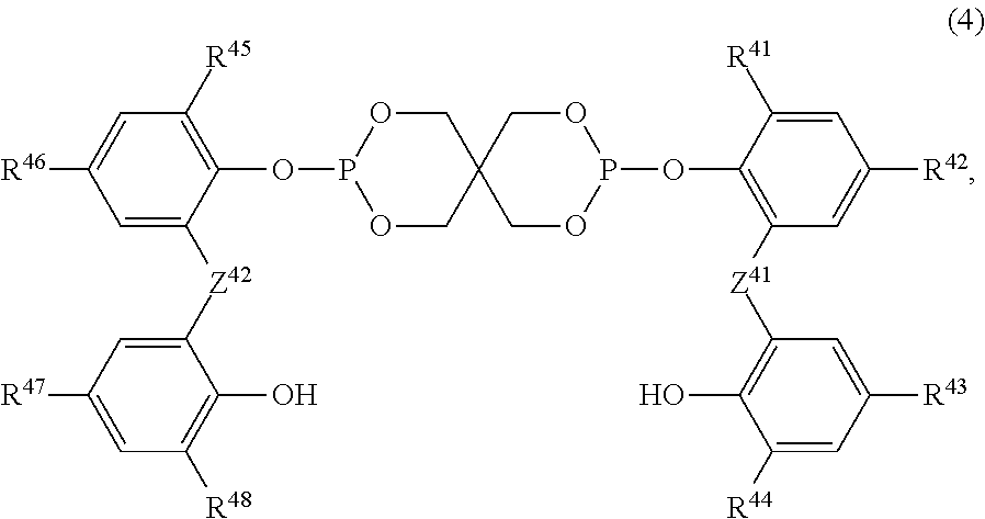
C1([R45])=C(OP2OCC3(CO2)COP(OC2=C([Z41]C4=C(O)C([R44])=CC([R43])=C4)C=C([R42])C=C2[R41])OC3)C([Z42]C2=CC([R47])=CC([R48])=C2O)=CC([R46])=C1
